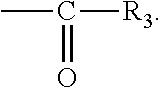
CC(=O)[R3]
